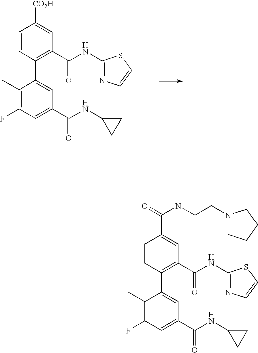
C1(C)=C(F)C=C(C(=O)NC2CC2)C=C1C1=C(C(NC2=NC=CS2)=O)C=C([CO2H])C=C1.C1(C)=C(F)C=C(C(=O)NC2CC2)C=C1C1=C(C(NC2=NC=CS2)=O)C=C(C(=O)NCCN2CCCC2)C=C1
